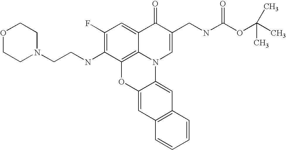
C1(F)=C(NCCN2CCOCC2)C2=C3C(=C1)C(=O)C(CNC(OC(C)(C)C)=O)=CN3C1=CC3=C(C=C1O2)C=CC=C3
